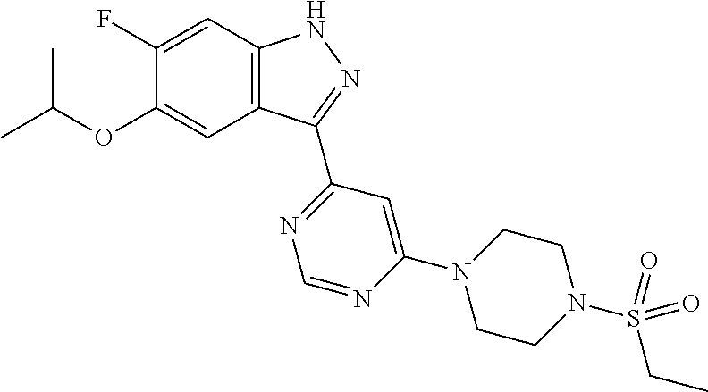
O(C1=CC2=C(C=C1F)NN=C2C1=NC=NC(N2CCN(S(CC)(=O)=O)CC2)=C1)C(C)C
